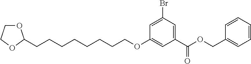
C1(C(OCC2=CC=CC=C2)=O)=CC(Br)=CC(OCCCCCCCCC2OCCO2)=C1
